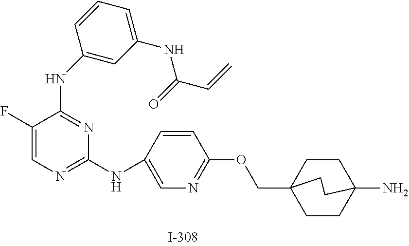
C1(F)=CN=C(NC2=CN=C(OCC34CCC(N)(CC3)CC4)C=C2)N=C1NC1=CC(NC(C=C)=O)=CC=C1
